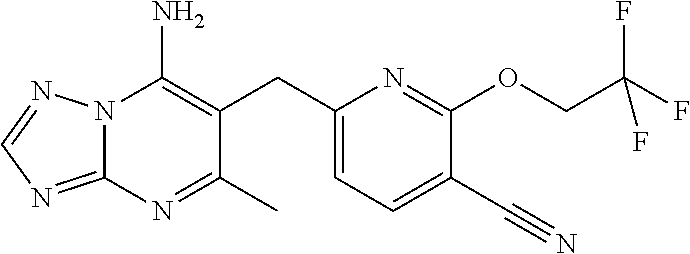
N12C(=NC=N1)N=C(C)C(CC1=CC=C(C#N)C(OCC(F)(F)F)=N1)=C2N
